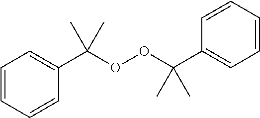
C1=CC=CC(C(OOC(C2=CC=CC=C2)(C)C)(C)C)=C1
